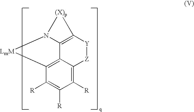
C12=C3C([R])=C([R])C([R])=C1[Z][Y]C1=C2N([LmM]3)[(X)p]1
